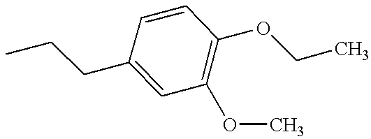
C1=CC(CCC)=CC(OC)=C1OCC
